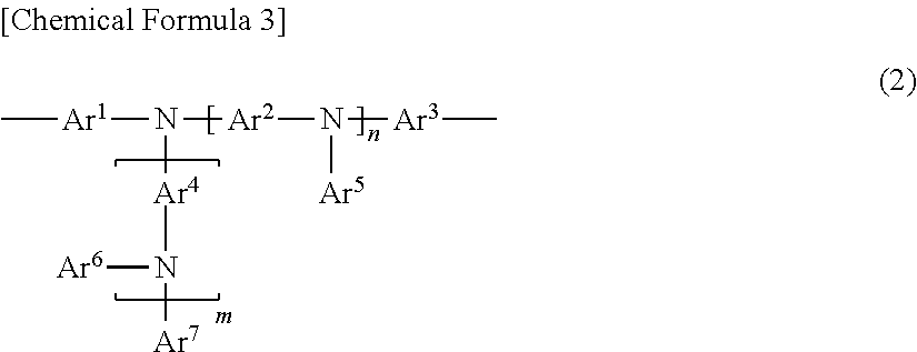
C[Ar1]N([Ar4]N([Ar6])[Ar7])[Ar2]N([Ar5])[Ar3]C
